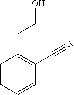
C1=CC=CC(C#N)=C1CCO
